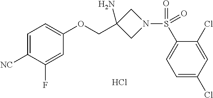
C1=C([NC])C(F)=CC(OCC2(N)CN(S(C3=CC=C(Cl)C=C3Cl)(=O)=O)C2)=C1.Cl
